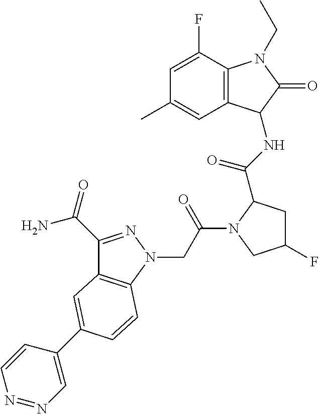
N1=NC=C(C2=CC3=C(N(CC(=O)N4C(C(=O)NC5C6=C(N(CC)C5=O)C(F)=CC(C)=C6)CC(F)C4)N=C3C(N)=O)C=C2)C=C1
